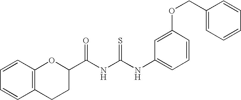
C1(C(NC(NC2=CC=CC(OCC3=CC=CC=C3)=C2)=S)=O)CCC2=C(O1)C=CC=C2
